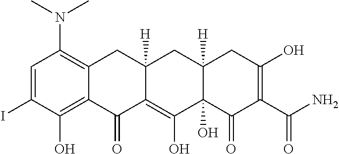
C1=C(I)C(O)=C2C(=C1N(C)C)CC1([H])C(=C(O)C3(O)C([H])(C1)CC(O)=C(C(N)=O)C3=O)C2=O
